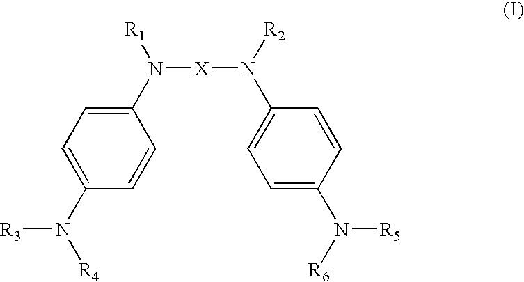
C1(N([R4])[R3])=CC=C(N([R1])[X]N([R2])C2=CC=C(N([R6])[R5])C=C2)C=C1
